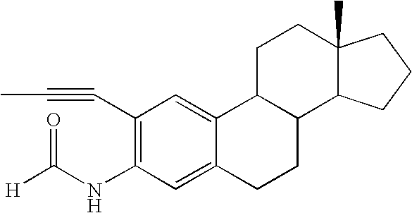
C1(C#CC)=C(NC([H])=O)C=C2C(=C1)C1C(CC2)C2C(C)(CC1)CCC2
